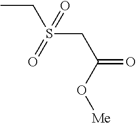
CCS(CC(=O)O[Me])(=O)=O
